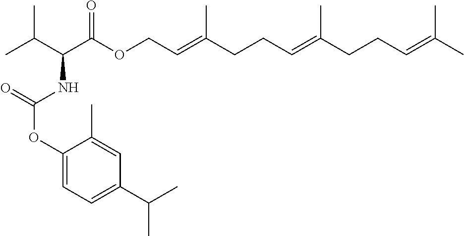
C(NC(C(OCC=C(CCC=C(CCC=C(C)C)C)C)=O)C(C)C)(OC1=CC=C(C(C)C)C=C1C)=O
